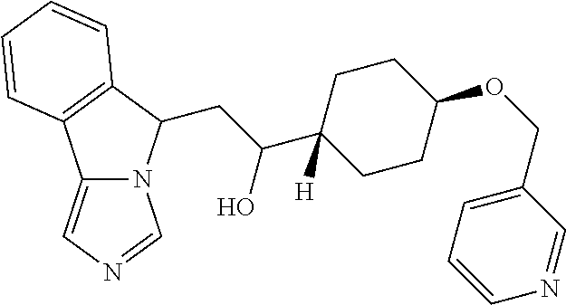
C12=CN=CN1C(CC(C1([H])CCC(OCC3=CC=CN=C3)CC1)O)C1=C2C=CC=C1
